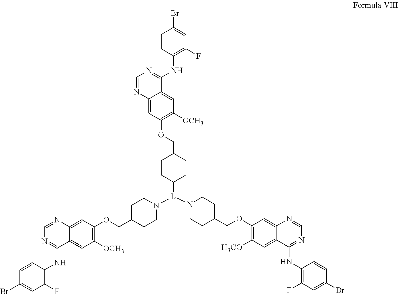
C1=NC2=CC(OCC3CCN([L](N4CCC(COC5=C([H3CO])C=C6C(=C5)N=CN=C6NC5=C(F)C=C(Br)C=C5)CC4)C4CCC(COC5=C([OCH3])C=C6C(=C5)N=CN=C6NC5=C(F)C=C(Br)C=C5)CC4)CC3)=C([OCH3])C=C2C(NC2=C(F)C=C(Br)C=C2)=N1
